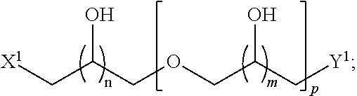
[X1]CC(COCC(C[Y1])O)O
